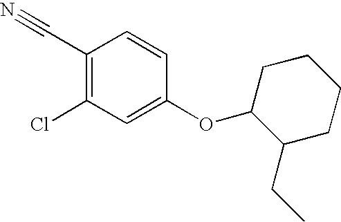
C1(OC2C(CC)CCCC2)=CC(Cl)=C(C#N)C=C1
